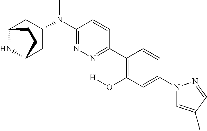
C12NC(CC(N(C3=NN=C(C4=C(O[H])C=C(N5C=C(C)C=N5)C=C4)C=C3)C)C1)CC2
